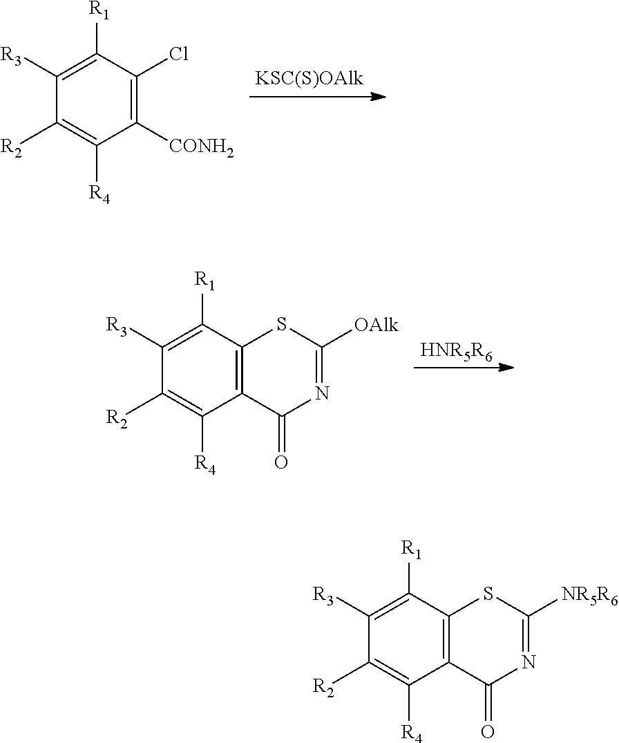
C1([R1])=C([R3])C([R2])=C([R4])C([CONH2])=C1Cl.C1([R1])=C([R3])C([R2])=C([R4])C2=C1SC([OAlk])=NC2=O.[HNR5R6].C1([R1])=C([R3])C([R2])=C([R4])C2=C1SC([NR5R6])=NC2=O
